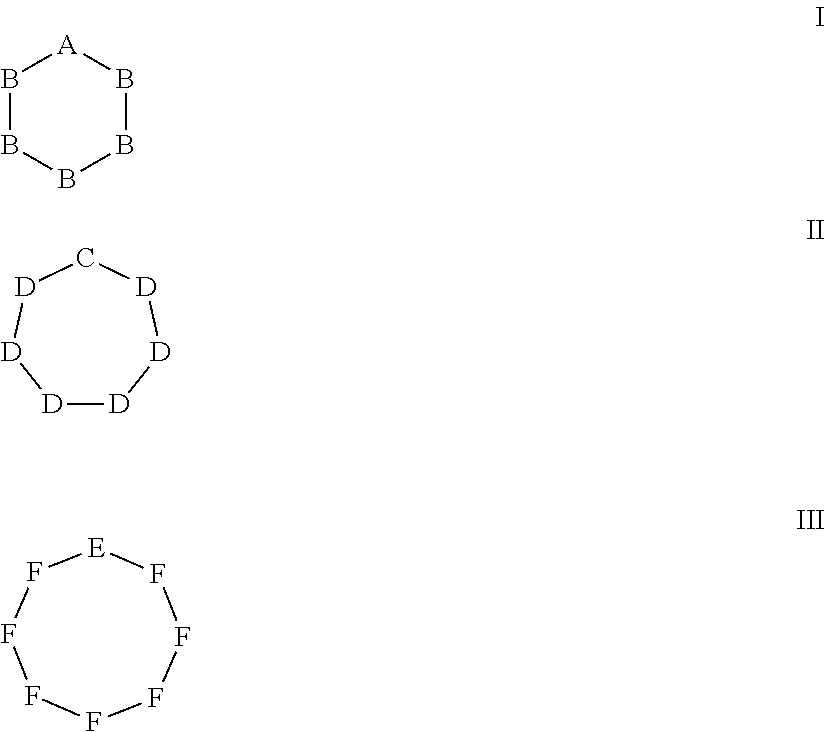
B1BBBB[A]1.[D]1[D][D][D]C[D][D]1.[E]1FFFFFFF1
